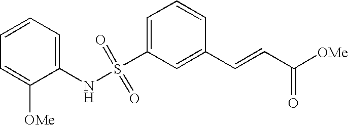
C1=C(S(NC2=CC=CC=C2[OMe])(=O)=O)C=C(C=CC([OMe])=O)C=C1
